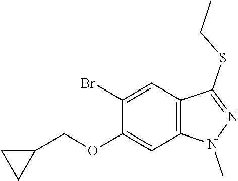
C1(Br)=CC2=C(C=C1OCC1CC1)N(C)N=C2SCC
